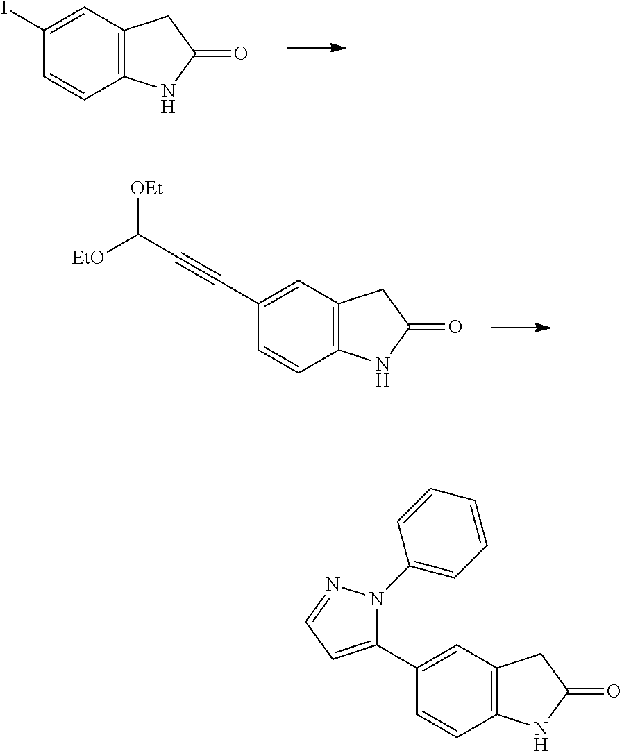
C12=C(NC(=O)C1)C=CC(C1=CC=NN1C1=CC=CC=C1)=C2.C12=C(NC(=O)C1)C=CC(I)=C2.C12=C(NC(=O)C1)C=CC(C#CC([EtO])[OEt])=C2
